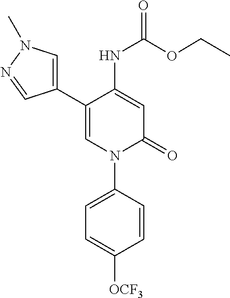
C1=C(NC(OCC)=O)C(C2=CN(C)N=C2)=CN(C2=CC=C([OCF3])C=C2)C1=O
